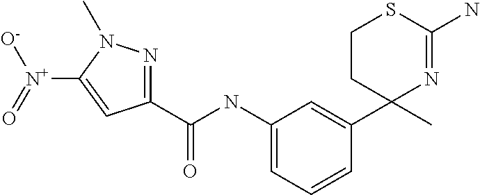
C1CC(C2=CC(NC(C3=NN(C)C([N+](=O)[O-])=C3)=O)=CC=C2)(C)N=C(N)S1
